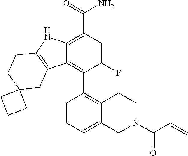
C12=C(C(=O)N)C=C(F)C(C3=C4C(=CC=C3)CN(C(C=C)=O)CC4)=C1C1=C(N2)CCC2(C1)CCC2
